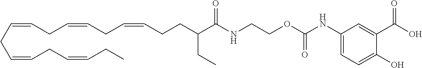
C(C=CCC=CCC=CCCC(C(NCCOC(NC1=CC=C(O)C(C(O)=O)=C1)=O)=O)CC)C=CCC=CCC
